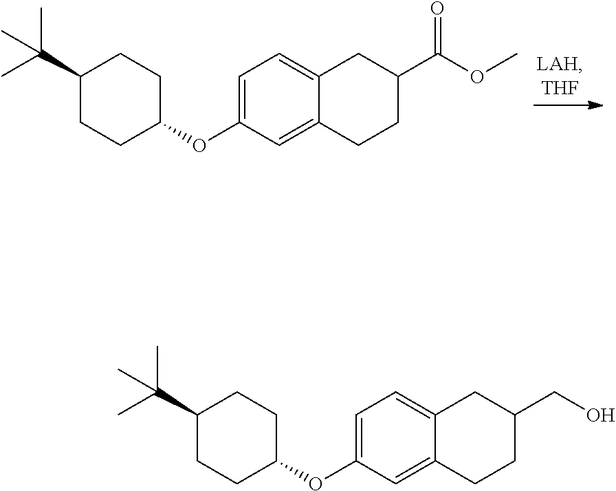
C1=C(OC2CCC(C(C)(C)C)CC2)C=C2C(=C1)CC(C(OC)=O)CC2.C1=C(OC2CCC(C(C)(C)C)CC2)C=C2C(=C1)CC(CO)CC2
